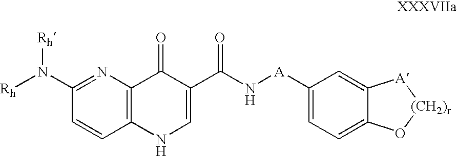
C1=C2C(=CC([A]NC(C3=CNC4=C(C3=O)N=C(N([Rh])[Rh])C=C4)=O)=C1)[A][(CH2)r]O2
